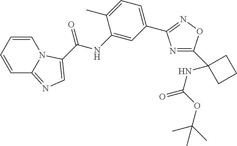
C1(NC(=O)C2=CN=C3C=CC=CN32)=CC(C2=NOC(C3(NC(OC(C)(C)C)=O)CCC3)=N2)=CC=C1C
